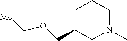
C1C(COC[Me])CN(C)CC1
